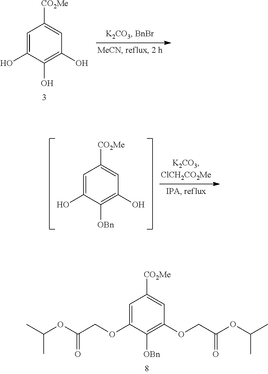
C1=C(O)C(O)=C(O)C=C1[CO2Me].C1=C(O)C([OBn])=C(O)C=C1[CO2Me].C1=C(OCC(OC(C)C)=O)C([OBn])=C(OCC(=O)OC(C)C)C=C1[CO2Me]
